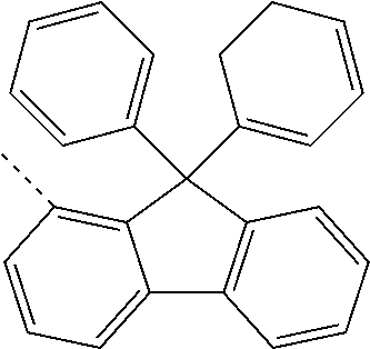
C12=CC=CC(C)=C1C(C1=CC=CC=C1)(C1=CC=CCC1)C1=C2C=CC=C1
